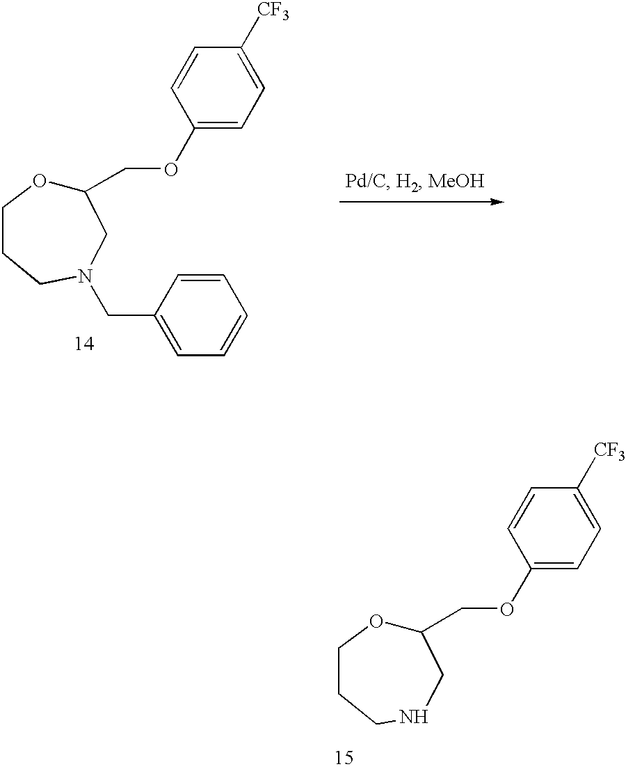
C1=CC(CN2CCCOC(COC3=CC=C([CF3])C=C3)C2)=CC=C1.C1(COC2=CC=C([CF3])C=C2)OCCCNC1
